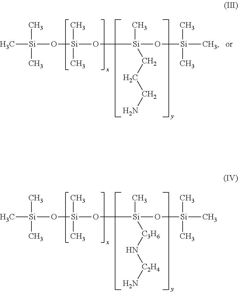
[Si](C)(C)(C)O[Si](C)(C)O[Si](C)([C3H6]N[C2H4]N)O[Si](C)(C)C.[Si](C)(C)(C)O[Si](C)(C)O[Si](C)(CCCN)O[Si](C)(C)C
